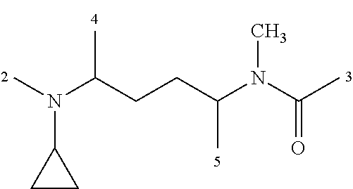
CN(C(CCC(N(C(C)=O)C)C)C)C1CC1
